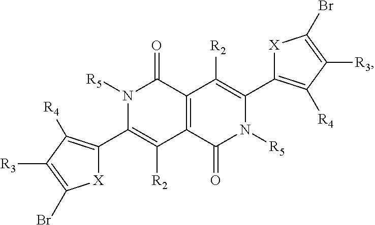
C12=C(C(=O)N([R5])C(C3=C([R4])C([R3])=C(Br)[X]3)=C1[R2])C([R2])=C(C1=C([R4])C([R3])=C(Br)[X]1)N([R5])C2=O
